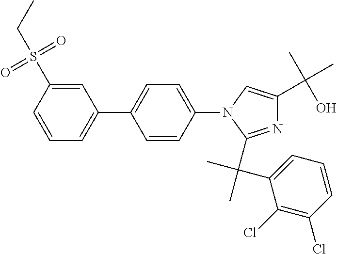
C1(C2=CC=CC(S(CC)(=O)=O)=C2)=CC=C(N2C(C(C)(C3=CC=CC(Cl)=C3Cl)C)=NC(C(C)(O)C)=C2)C=C1
